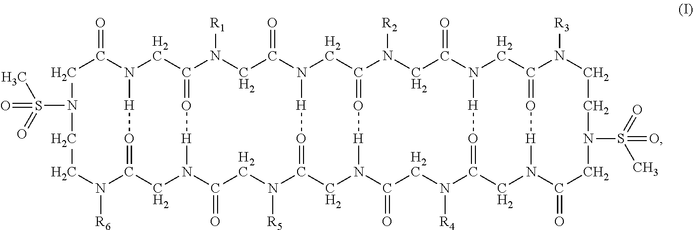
C1C(=O)N2CC3=O[H]N(CC(=O[H]2)N([R6])CCN1S(=O)(C)=O)C(=O)CN([R5])C1=O[H]N(C(=O)CN3[R1])CC2=O[H]N(C1)C(=O)CN([R4])C1=O[H]N(C(=O)CN2[R2])CC2=O[H]N(C1)C(=O)CN(S(=O)(=O)C)CCN2[R3]
